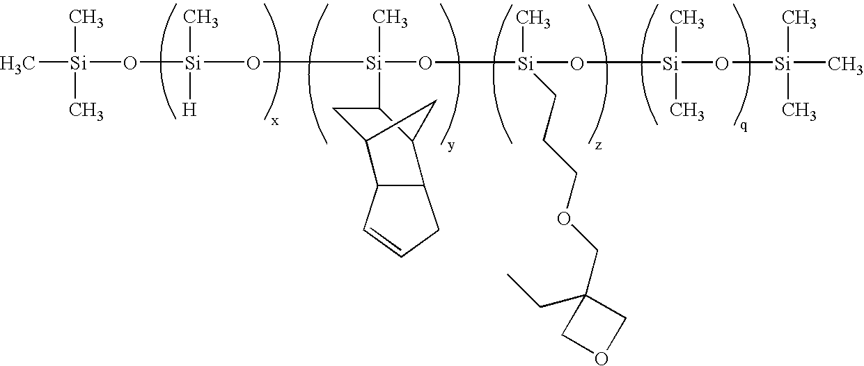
C[Si](C)(C)O[Si](O[Si](C)(O[Si](O[Si](C)(C)O[Si](C)(C)C)(C)CCCOCC1(CC)COC1)C1CC2C3C=CCC3C1C2)(C)[H]
